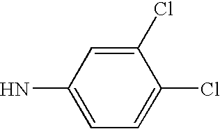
ClC1=CC=C(N)C=C1Cl
